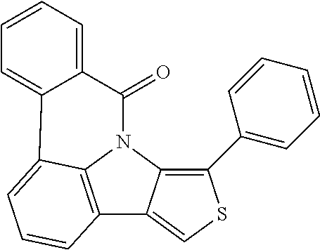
C12=C3N(C4=C(C5=CC=CC=C5)SC=C14)C(=O)C1=CC=CC=C1C3=CC=C2
